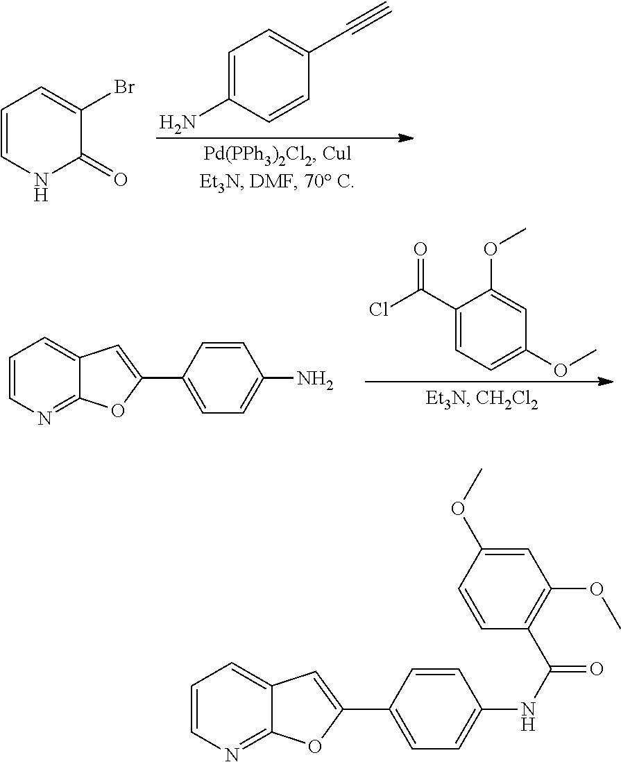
C1=C(N)C=CC(C#C)=C1.C1=CNC(=O)C(Br)=C1.C1=CN=C2C(=C1)C=C(C1=CC=C(N)C=C1)O2.C1(C(=O)Cl)=CC=C(OC)C=C1OC.C1=CN=C2C(=C1)C=C(C1=CC=C(NC(=O)C3=C(OC)C=C(OC)C=C3)C=C1)O2
